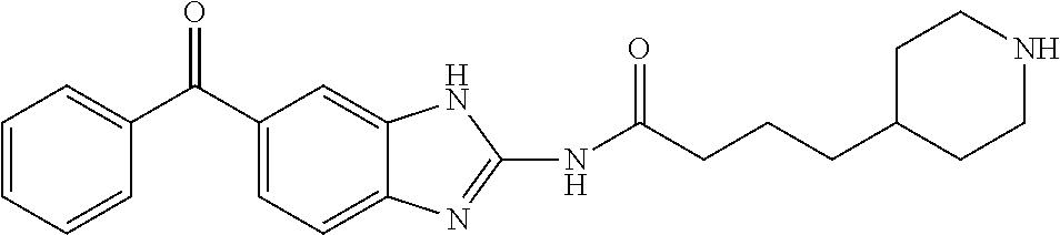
C1=CC=CC(C(C2=CC=C3C(=C2)NC(NC(=O)CCCC2CCNCC2)=N3)=O)=C1
